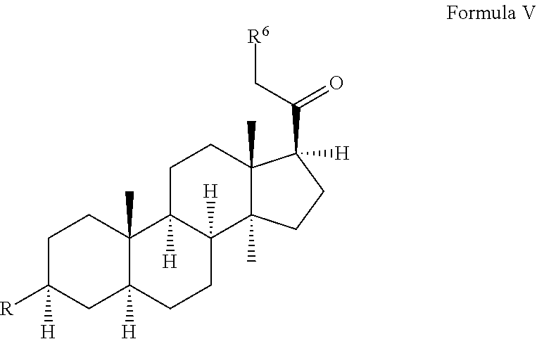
C1C([R])([H])CC2([H])C(C)(C1)C1([H])C([H])(CC2)C2(C)C(C)(CC1)C(C(C[R6])=O)([H])CC2
